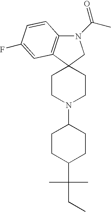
N1(C(=O)C)C2=C(C3(C1)CCN(C1CCC(C(C)(C)CC)CC1)CC3)C=C(F)C=C2
